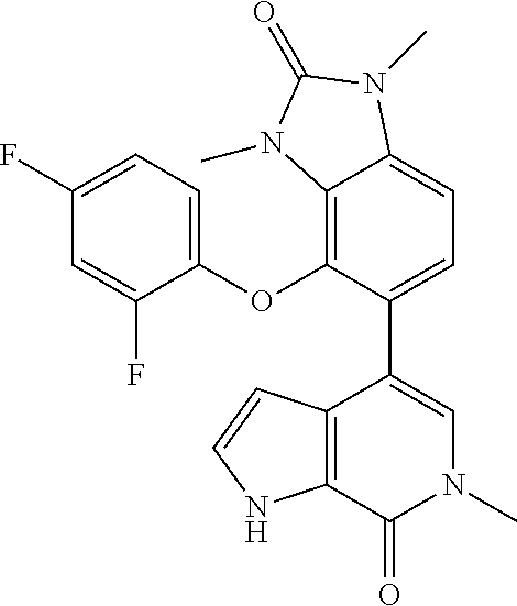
C12=C(OC3=CC=C(F)C=C3F)C(C3=CN(C)C(=O)C4=C3C=CN4)=CC=C1N(C)C(=O)N2C
